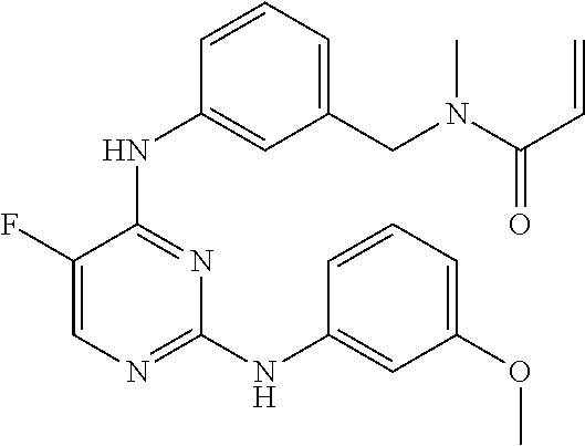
N(C1=NC=C(F)C(NC2=CC(CN(C(C=C)=O)C)=CC=C2)=N1)C1=CC(OC)=CC=C1
